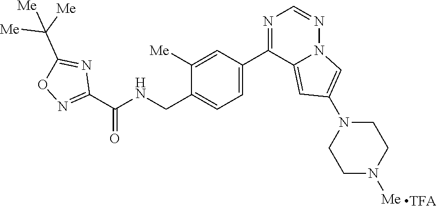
C1([Me])=CC(C2=NC=NN3C2=CC(N2CCN([Me])CC2)=C3)=CC=C1CNC(C1=NOC(C([Me])([Me])[Me])=N1)=O
